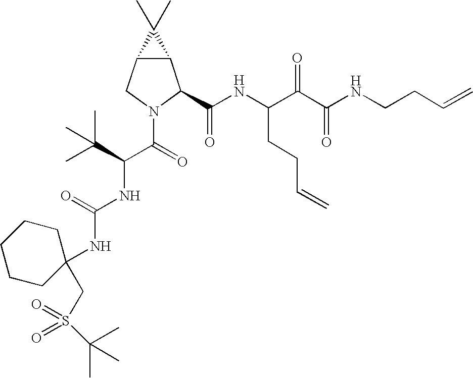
C12C(CN(C(C(NC(=O)NC3(CS(=O)(=O)C(C)(C)C)CCCCC3)C(C)(C)C)=O)C1C(NC(C(C(NCCC=C)=O)=O)CCC=C)=O)C2(C)C
